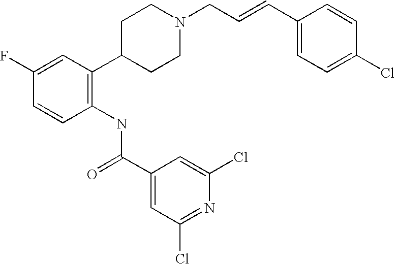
C1C(C2=C(NC(C3=CC(Cl)=NC(Cl)=C3)=O)C=CC(F)=C2)CCN(CC=CC2=CC=C(Cl)C=C2)C1
